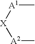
[A1](C)[X][A2]C
